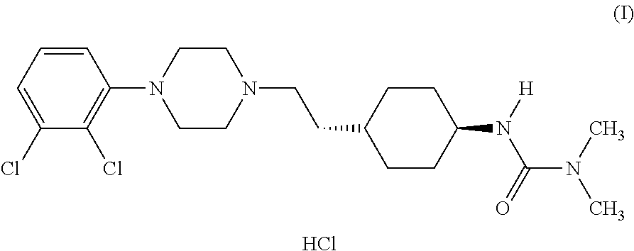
C1(Cl)=CC=CC(N2CCN(CCC3CCC(N([H])C(=O)N(C)C)CC3)CC2)=C1Cl.Cl
